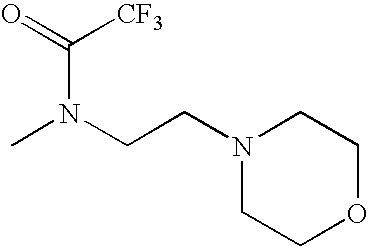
N1(CCN(C)C([CF3])=O)CCOCC1
